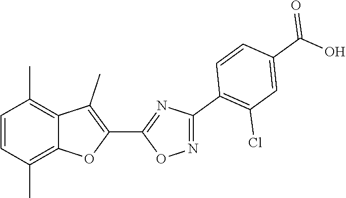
C1=CC(C)=C2C(=C1C)C(C)=C(C1=NC(C3=C(Cl)C=C(C(O)=O)C=C3)=NO1)O2
